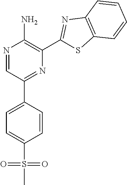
N1=CC(C2=CC=C(S(C)(=O)=O)C=C2)=NC(C2=NC3=C(S2)C=CC=C3)=C1N
